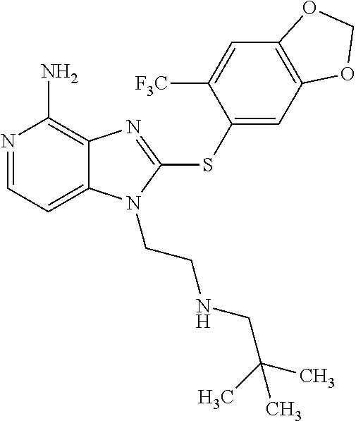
N1=CC=C2C(=C1N)N=C(SC1=CC3=C(C=C1[F3C])OCO3)N2CCNCC(C)(C)C
